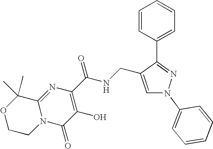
C1N2C(=NC(C(NCC3=CN(C4=CC=CC=C4)N=C3C3=CC=CC=C3)=O)=C(O)C2=O)C(C)(C)OC1
